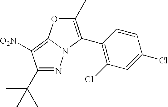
N1=C(C(C)(C)C)C([O2N])=C2N1C(C1=C(Cl)C=C(Cl)C=C1)=C(C)O2
